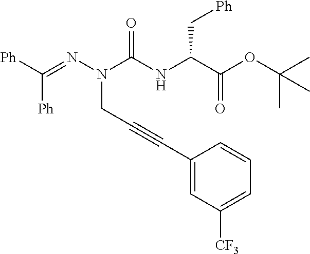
[Ph]C(=NN(C(NC(C(OC(C)(C)C)=O)C[Ph])=O)CC#CC1=CC([CF3])=CC=C1)[Ph]
